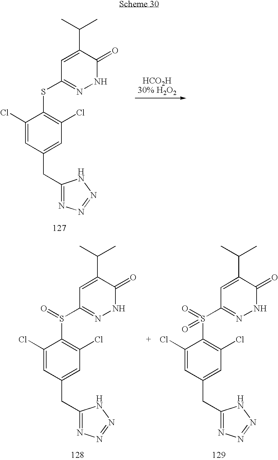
C1=C(C(C)C)C(=O)NN=C1SC1=C(Cl)C=C(CC2=NN=NN2)C=C1Cl.C1=C(C(C)C)C(=O)NN=C1S(C1=C(Cl)C=C(CC2=NN=NN2)C=C1Cl)=O.C1=C(C(C)C)C(=O)NN=C1S(C1=C(Cl)C=C(CC2=NN=NN2)C=C1Cl)(=O)=O
